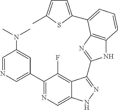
C1=NC=C(C2=NC=C3C(=C2F)C(C2=NC4=C(N2)C=CC=C4C2=CC=C(C)S2)=NN3)C=C1N(C)C
